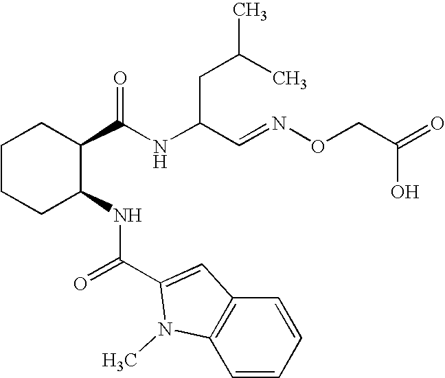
C1CCC(NC(=O)C2=CC3=C(C=CC=C3)N2C)C(C(NC(C=NOCC(=O)O)CC(C)C)=O)C1
